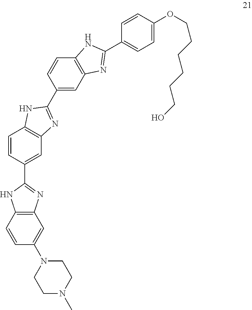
C1=CC(C2=NC3=C(N2)C=CC(N2CCN(C)CC2)=C3)=CC2=C1NC(C1=CC3=C(C=C1)NC(C1=CC=C(OCCCCCCO)C=C1)=N3)=N2
